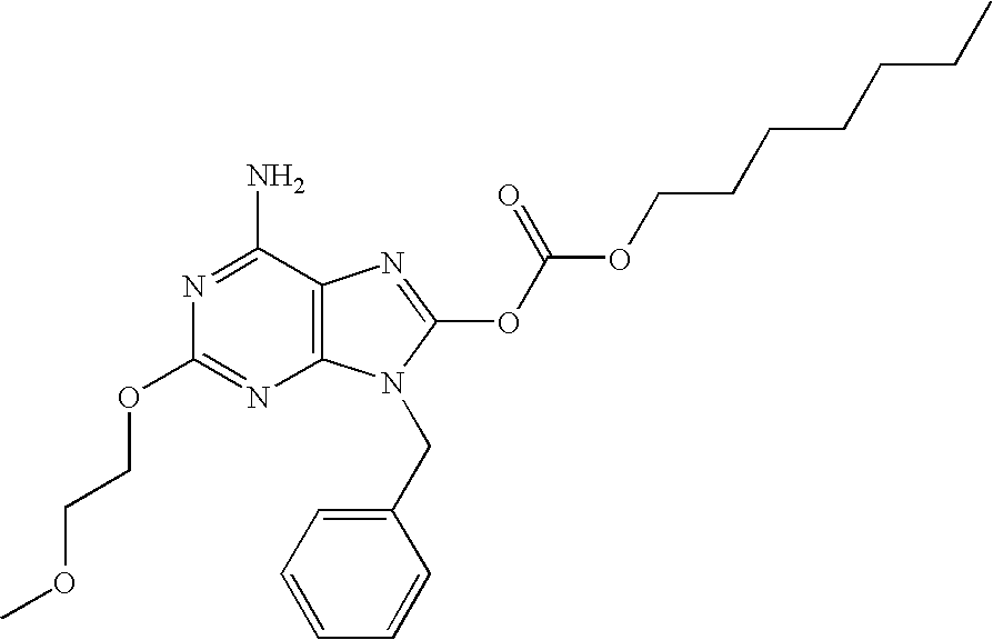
NC1=NC(OCCOC)=NC2=C1N=C(OC(OCCCCCCC)=O)N2CC1=CC=CC=C1
